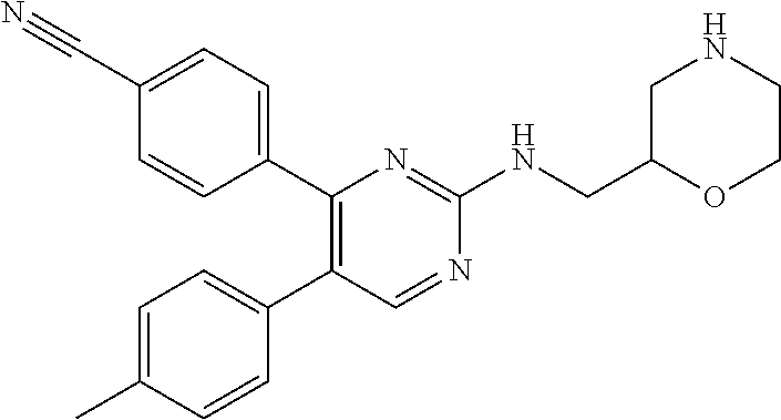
C1(C#N)=CC=C(C2=C(C3=CC=C(C)C=C3)C=NC(NCC3OCCNC3)=N2)C=C1
